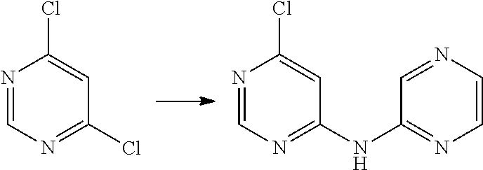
N1=CN=C(Cl)C=C1Cl.N1=CN=C(NC2=NC=CN=C2)C=C1Cl
